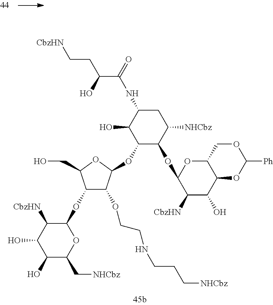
C1(O)C(C[NHCbz])OC(OC2C(OCCNCCC[NHCbz])C(OC3C(OC4C([CbzHN])C(O)C5C(O4)COC([Ph])O5)C([NHCbz])CC(NC(C(O)CC[CbzHN])=O)C3O)OC2CO)C([CbzHN])C1O
